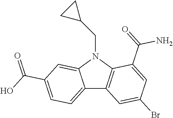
C12=CC=C(C(O)=O)C=C1N(CC1CC1)C1=C2C=C(Br)C=C1C(=O)N
